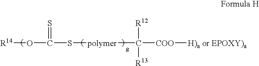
C([COO][H)a or EPOXY)a])([polymer]SC(O[R14])=S)([R12])[R13]
